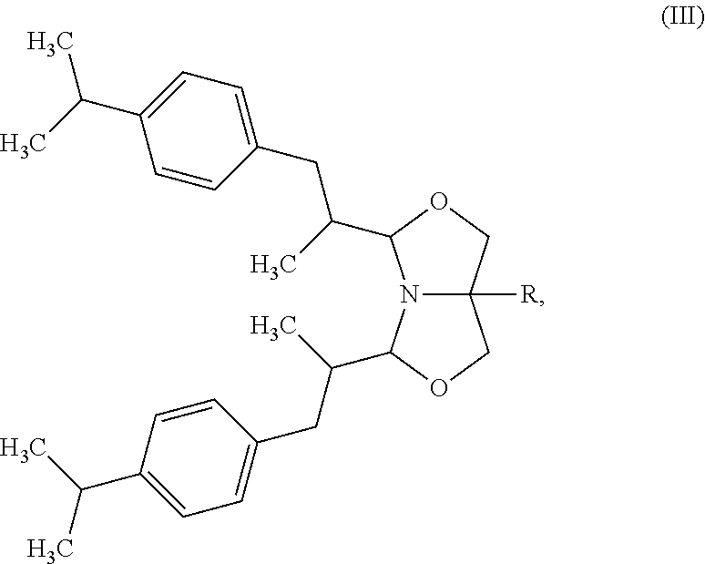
C1OC(C(CC2=CC=C(C(C)C)C=C2)C)N2C1([R])COC2C(CC1=CC=C(C(C)C)C=C1)C
